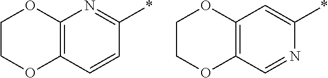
C1COC2=C(O1)N=C(*)C=C2.C1COC2=C(O1)C=C(*)N=C2
